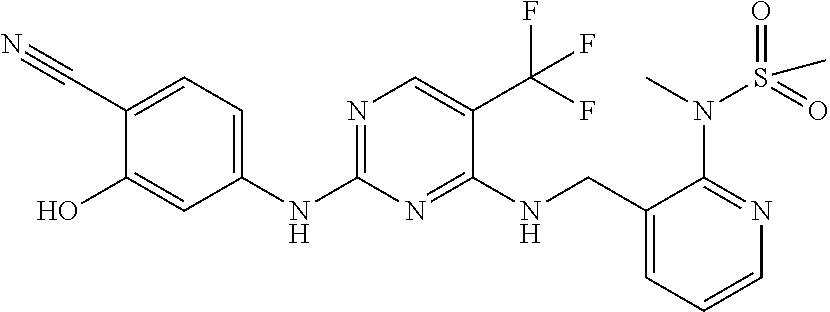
N1=C(NC2=CC=C(C#N)C(O)=C2)N=C(NCC2=CC=CN=C2N(C)S(=O)(=O)C)C(C(F)(F)F)=C1
